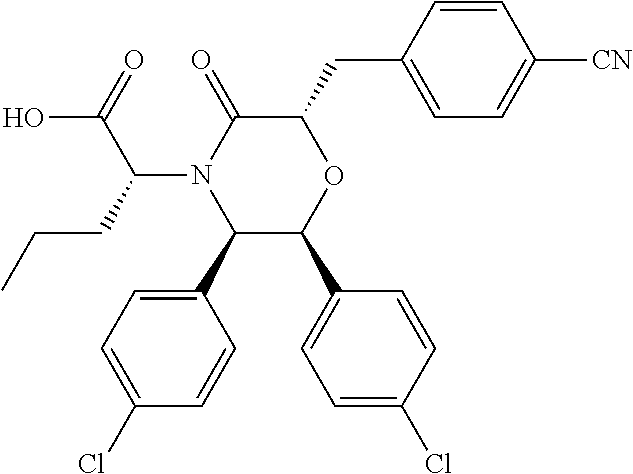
C1(C2=CC=C(Cl)C=C2)C(C2=CC=C(Cl)C=C2)OC(CC2=CC=C([CN])C=C2)C(=O)N1C(CCC)C(O)=O
